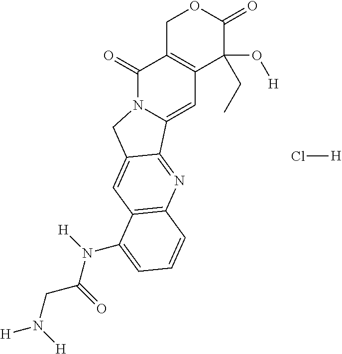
C1C2=C(C(O[H])(CC)C(=O)O1)C=C1N(C2=O)CC2=CC3=C(N=C12)C=CC=C3N([H])C(=O)CN([H])[H].Cl[H]
